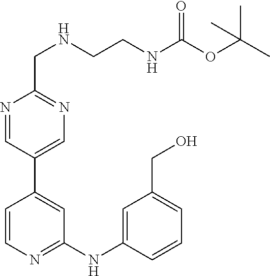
N1=CC(C2=CC(NC3=CC(CO)=CC=C3)=NC=C2)=CN=C1CNCCNC(OC(C)(C)C)=O
